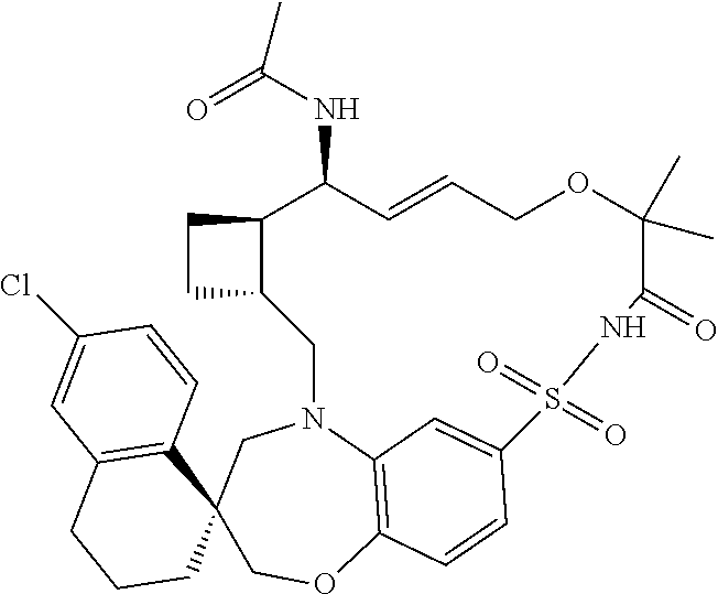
C1(Cl)=CC2=C(C=C1)C1(CCC2)COC2=C3N(C1)CC1C(CC1)C(NC(=O)C)C=CCOC(C)(C)C(=O)NS(=O)(=O)C(=C3)C=C2
